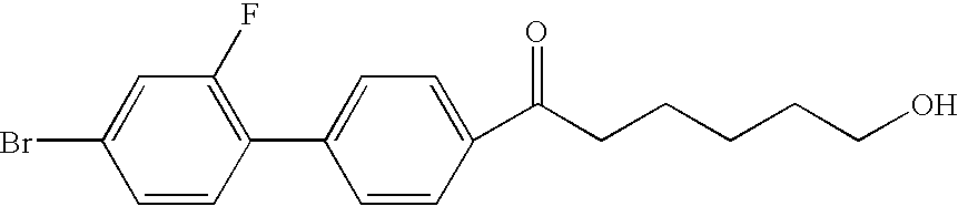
C1=CC(C2=CC=C(C(CCCCCO)=O)C=C2)=C(F)C=C1Br
